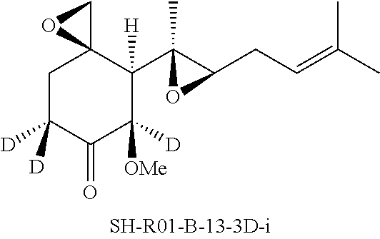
C1C([D])([D])C(=O)C([D])([OMe])C(C2(C)C(CC=C(C)C)O2)([H])C12CO2
